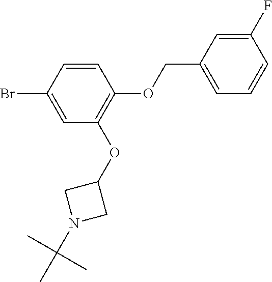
BrC1=CC(OC2CN(C(C)(C)C)C2)=C(OCC2=CC=CC(F)=C2)C=C1
